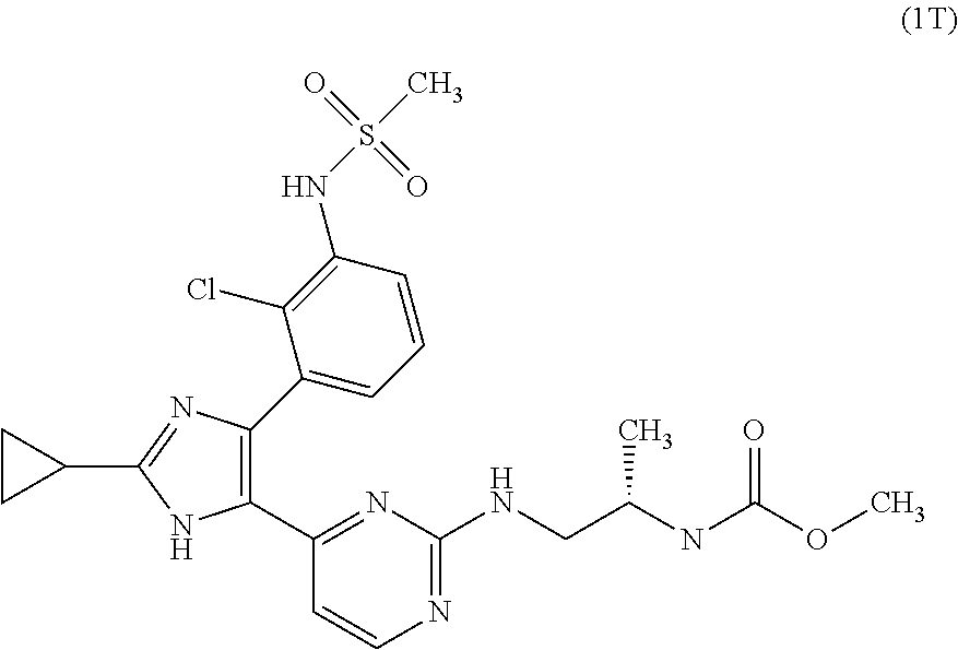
C1(C2=C(C3=CC=CC(NS(=O)(=O)C)=C3Cl)N=C(C3CC3)N2)=NC(NCC(NC(OC)=O)C)=NC=C1
